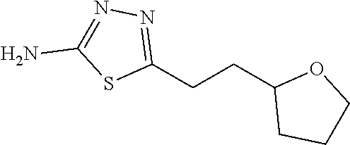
C1(CCC2CCCO2)=NN=C(N)S1
